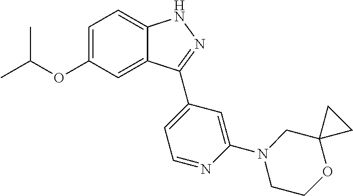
C1=C(OC(C)C)C=C2C(=C1)NN=C2C1=CC=NC(N2CCOC3(C2)CC3)=C1
